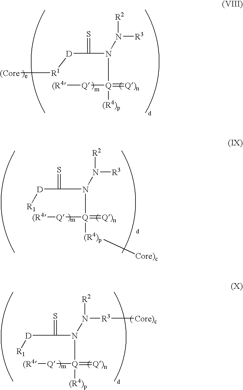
[(Core][R1][D]C(N([Q](=[Q)n])([Q][(R4])[(R4)p])N([R3])[R2])=S.[R1][D]C(N([Q](=[Q)n])([Q][(R4])[(R4)p][Core)c])N([R3])[R2])=S.[R1][D]C(N(N([R3][Core)c])[R2])[Q](=[Q)n])([Q][(R4])[(R4)p])=S
